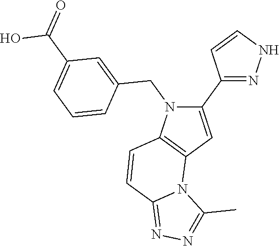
C1(C2=NNC=C2)=CC2=C(N1CC1=CC(C(O)=O)=CC=C1)C=CC1=NN=C(C)N21
